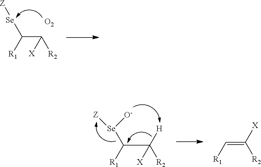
C(C([Se][Z])[R1])([R2])[X].[O2].C(C([Se]([O-])[Z])[R1])([R2])([X])[H].C(=C[R1])([R2])[X]
